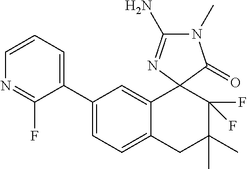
C1(C2=CC=C3C(=C2)C2(C(F)(F)C(C)(C)C3)C(=O)N(C)C(N)=N2)=CC=CN=C1F
